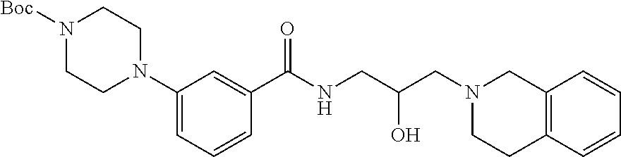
C12=C(C=CC=C1)CCN(CC(CNC(C1=CC(N3CCN([Boc])CC3)=CC=C1)=O)O)C2
